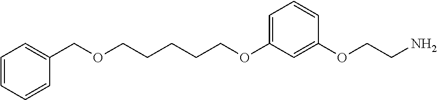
C1=C(OCCCCCOCC2=CC=CC=C2)C=C(OCCN)C=C1
